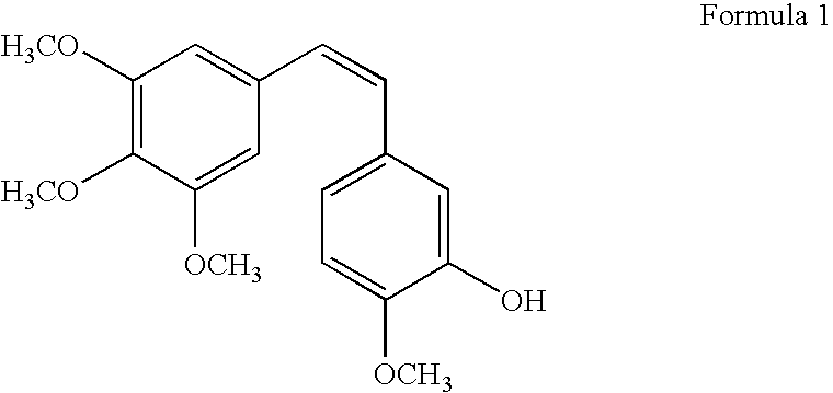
C1([H3CO])=C([H3CO])C([OCH3])=CC(C=CC2=CC=C([OCH3])C(O)=C2)=C1
